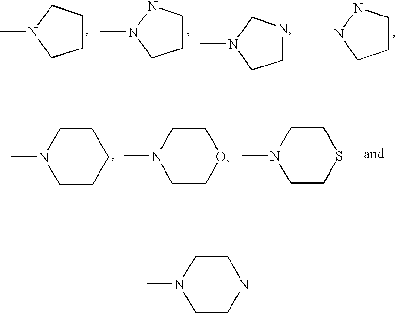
N1(C)CCCC1.N1(C)CCCN1.N1(C)CCNC1.N1(C)CCCN1.N1(C)CCOCC1.N1(C)CCSCC1.N1(C)CCCCC1.N1(C)CCNCC1
